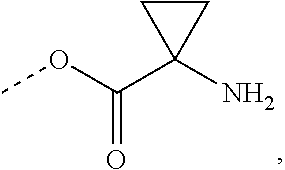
COC(C1(N)CC1)=O
